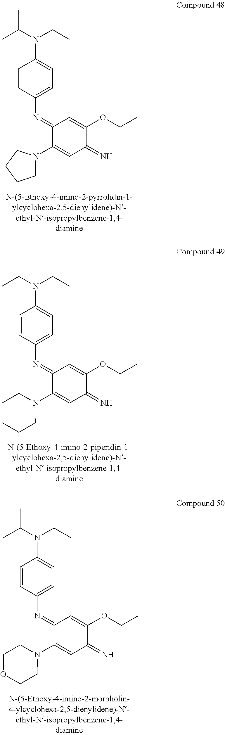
C1=CC(N=C2C(N3CCCC3)=CC(=N)C(OCC)=C2)=CC=C1N(CC)C(C)C.C1=CC(N=C2C(N3CCCCC3)=CC(=N)C(OCC)=C2)=CC=C1N(CC)C(C)C.C1=CC(N=C2C(N3CCOCC3)=CC(=N)C(OCC)=C2)=CC=C1N(CC)C(C)C
